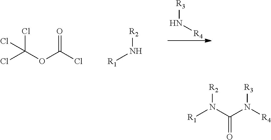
N([R4])[R3].ClC(OC(Cl)=O)(Cl)Cl.[R1]N[R2].[R1]N(C(N([R4])[R3])=O)[R2]
